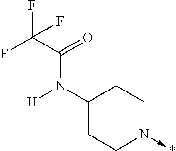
C1(N([H])C(C(F)(F)F)=O)CCN(->*)CC1
